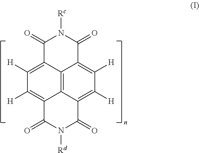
C1([H])=C2C3=C4C(=C1[H])C(=O)N([Rd])C(=O)C4=C([H])C([H])=C3C(=O)N([Rc])C2=O
